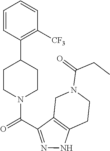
C1CN(C(=O)C2=NNC3=C2CN(C(CC)=O)CC3)CCC1C1=C([CF3])C=CC=C1
